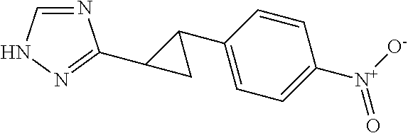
N1=CNN=C1C1C(C2=CC=C([N+]([O-])=O)C=C2)C1
